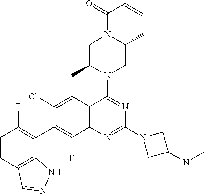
C12=C(C=C(Cl)C(C3=C(F)C=CC4=C3NN=C4)=C1F)C(N1CC(C)N(C(=O)C=C)CC1C)=NC(N1CC(N(C)C)C1)=N2
